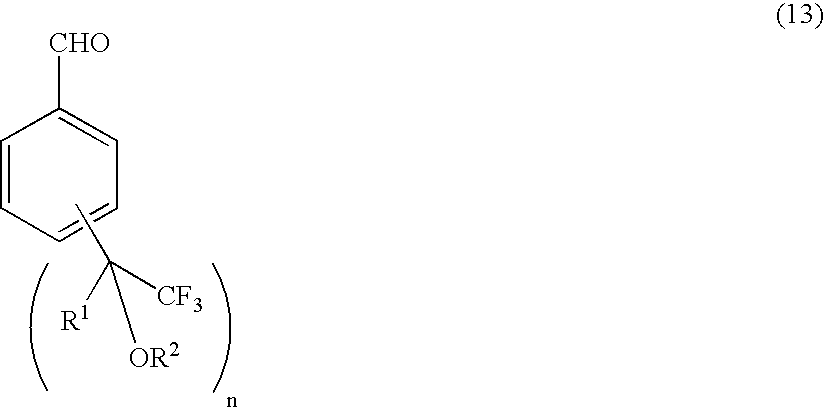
C1=CC=CC=C1[CHO].CC([R1])([CF3])[OR2]
